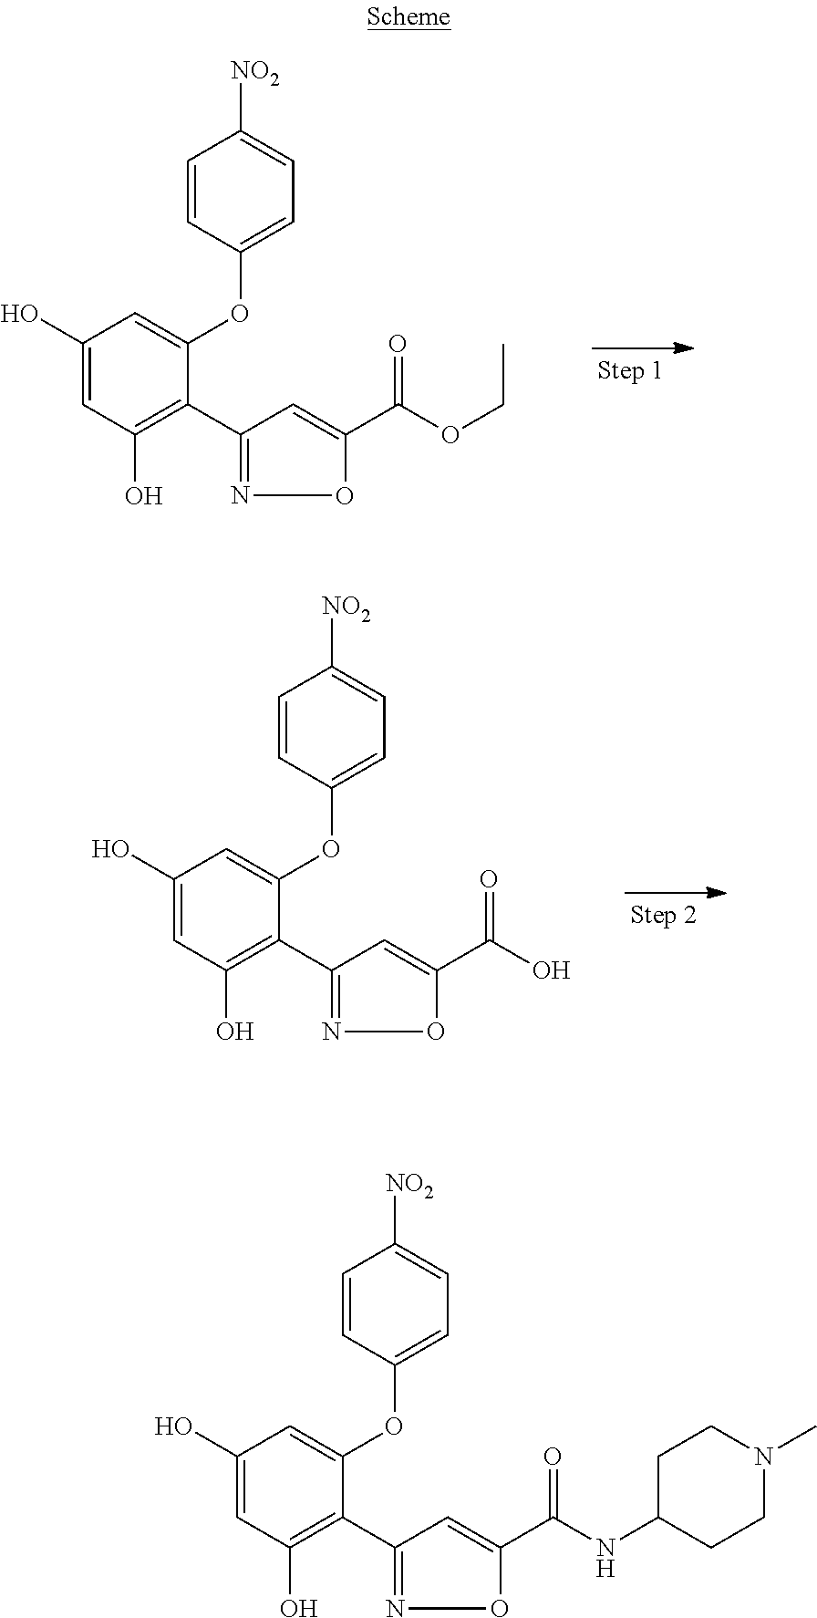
C1(O)=CC(O)=C(C2=NOC(C(OCC)=O)=C2)C(OC2=CC=C([NO2])C=C2)=C1.C1(O)=CC(O)=C(C2=NOC(C(O)=O)=C2)C(OC2=CC=C([NO2])C=C2)=C1.C1(O)=CC(O)=C(C2=NOC(C(=O)NC3CCN(C)CC3)=C2)C(OC2=CC=C([NO2])C=C2)=C1
